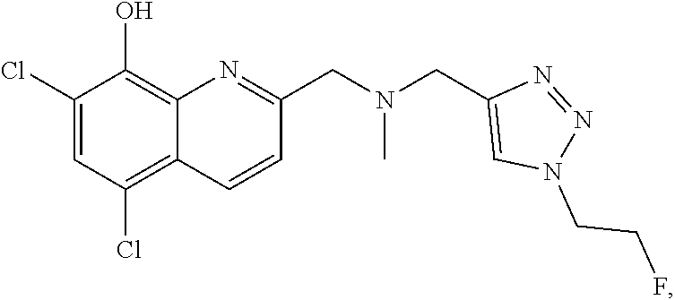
N1=NN(CCF)C=C1CN(C)CC1=NC2=C(O)C(Cl)=CC(Cl)=C2C=C1
